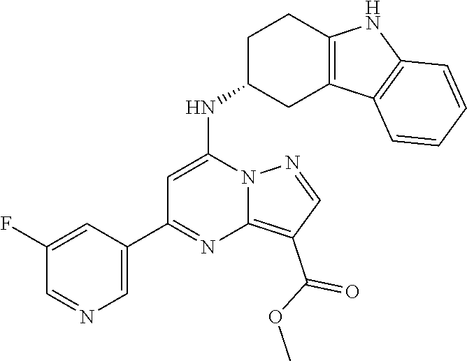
C1=C(C2=NC3=C(C(OC)=O)C=NN3C(NC3CC4=C(CC3)NC3=C4C=CC=C3)=C2)C=C(F)C=N1
